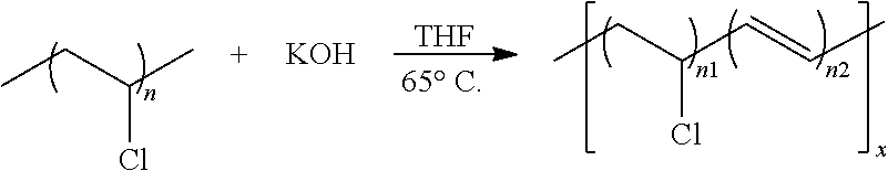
CCC(C)Cl.[THF].CCC(C=CC)Cl.[KOH]
